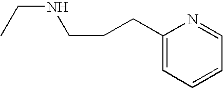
N(CC)CCCC1=CC=CC=N1
